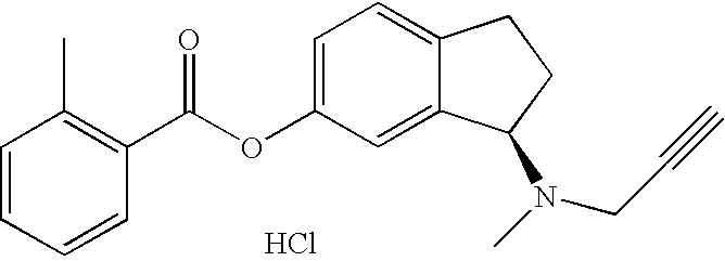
Cl.C1=C2C(=CC=C1OC(=O)C1=C(C)C=CC=C1)CCC2N(C)CC#C
